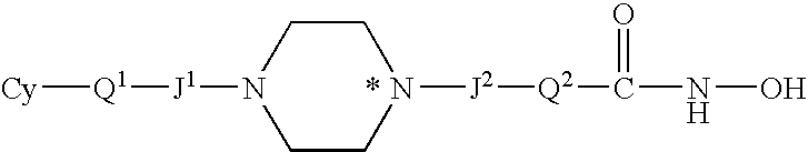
[Cy][Q1][J1]N1CCN([J2][Q2]C(NO)=O)CC1
